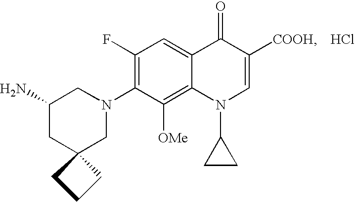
C12(CN(C3=C(F)C=C4C(=C3[OMe])N(C3CC3)C=C([COOH])C4=O)CC(N)C1)CCC2.Cl
